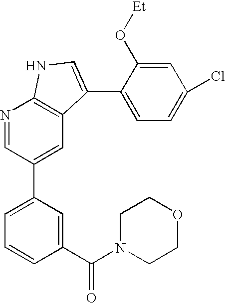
N1=CC(C2=CC=CC(C(N3CCOCC3)=O)=C2)=CC2=C1NC=C2C1=CC=C(Cl)C=C1O[Et]
